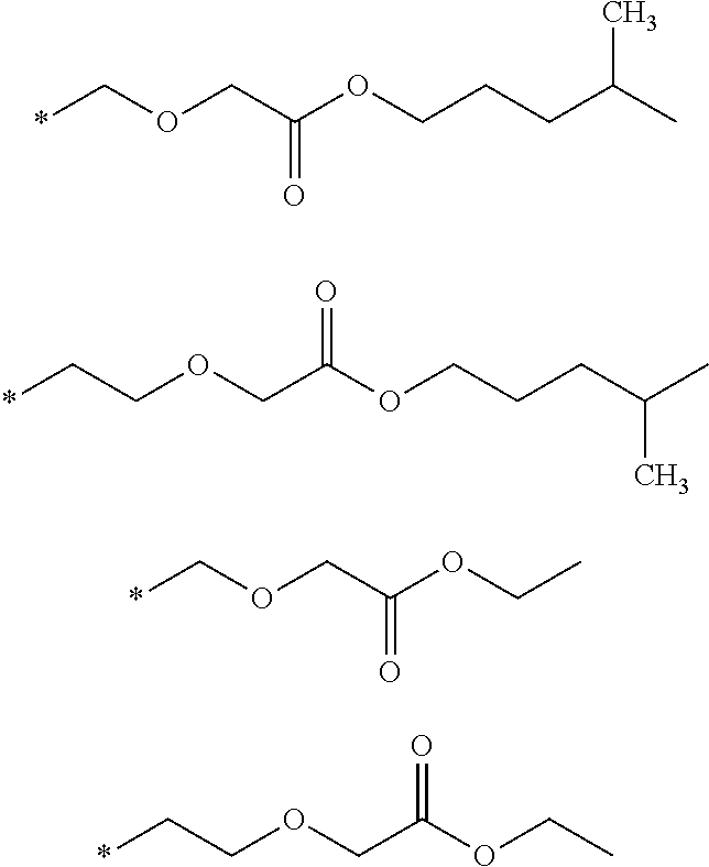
*COCC(OCCCC(C)C)=O.C(COCC(OCCCC(C)C)=O)*.*COCC(OCC)=O.C(COCC(OCC)=O)*
